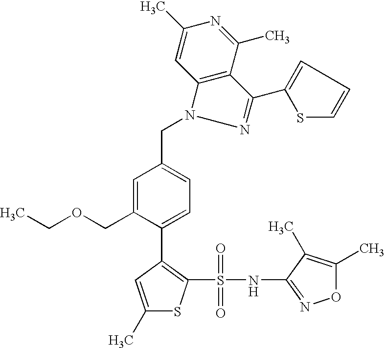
C1(C)=CC(C2=CC=C(CN3N=C(C4=CC=CS4)C4=C3C=C(C)N=C4C)C=C2COCC)=C(S(NC2=NOC(C)=C2C)(=O)=O)S1
